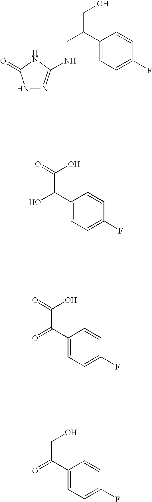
C1=CC(F)=CC=C1C(CO)CNC1=NNC(=O)N1.C1=CC(F)=CC=C1C(C(O)=O)O.C1=CC(F)=CC=C1C(C(O)=O)=O.C1=CC(F)=CC=C1C(CO)=O
